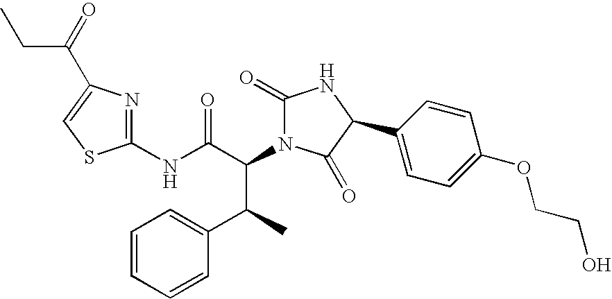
C1(NC(C(C(C2=CC=CC=C2)C)N2C(=O)NC(C3=CC=C(OCCO)C=C3)C2=O)=O)=NC(C(=O)CC)=CS1
